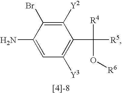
C1=C(N)C(Br)=C([Y2])C(C([R5])([R4])O[R6])=C1[Y3]
